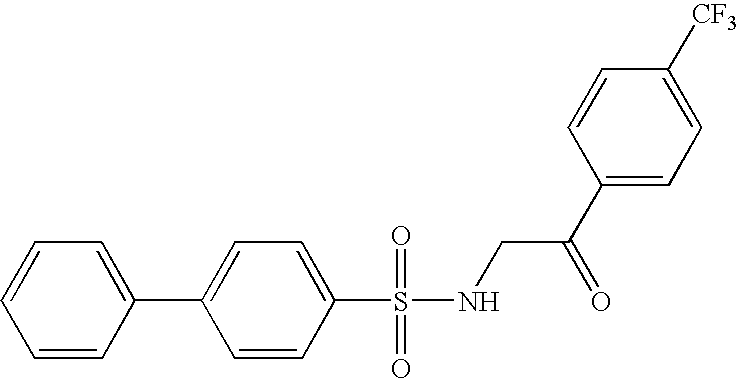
S(=O)(=O)(C1=CC=C(C2=CC=CC=C2)C=C1)NCC(=O)C1=CC=C([CF3])C=C1
